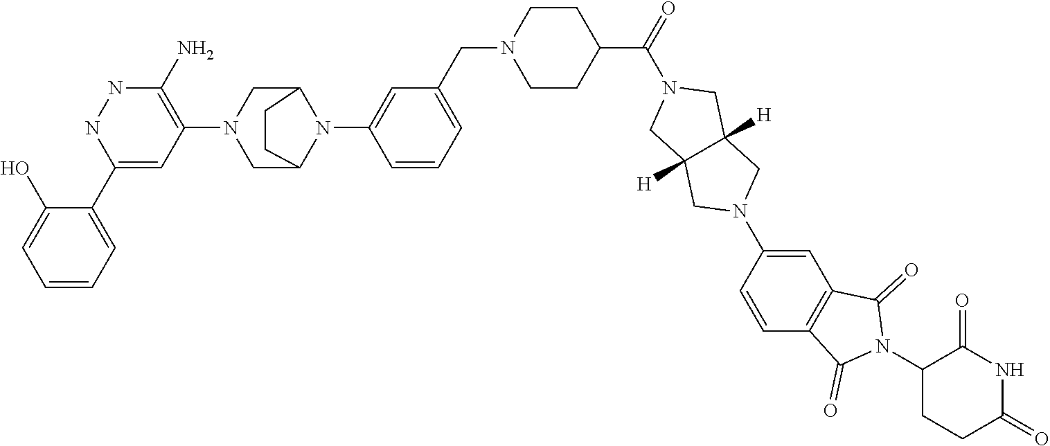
C1=CC=C(C2=CC(N3CC4N(C5=CC(CN6CCC(C(N7CC8([H])C([H])(C7)CN(C7=CC9=C(C=C7)C(=O)N(C7CCC(=O)NC7=O)C9=O)C8)=O)CC6)=CC=C5)C(C3)CC4)=C(N)NN2)C(O)=C1
